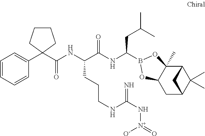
C12C3(C)C(CC(C1(C)C)C2)OB(C(NC(C(NC(C1(C2=CC=CC=C2)CCCC1)=O)CCCNC(N[N+]([O-])=O)=N)=O)CC(C)C)O3
